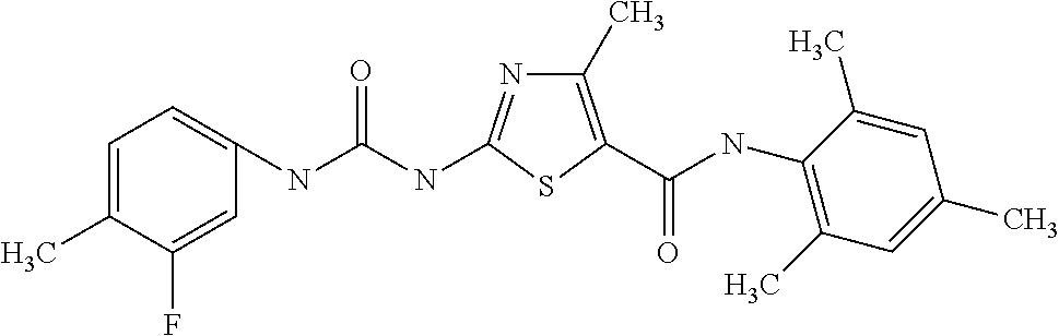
C1(C)=C(C(NC2=C(C)C=C(C)C=C2C)=O)SC(NC(NC2=CC=C(C)C(F)=C2)=O)=N1
